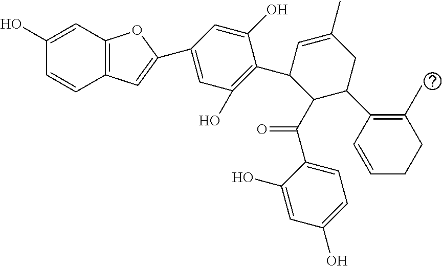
C1(O)=CC2=C(C=C1)C=C(C1=CC(O)=C(C3C(C(C4=CC=C(O)C=C4O)=O)C(C4=C(C)CCC=C4)CC(C)=C3)C(O)=C1)O2
